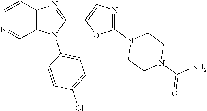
C1=CC2=C(C=N1)N(C1=CC=C(Cl)C=C1)C(C1=CN=C(N3CCN(C(N)=O)CC3)O1)=N2
